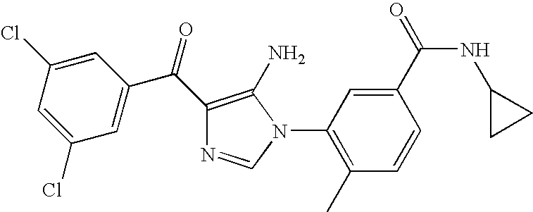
C1=C(Cl)C=C(Cl)C=C1C(C1=C(N)N(C2=C(C)C=CC(C(=O)NC3CC3)=C2)C=N1)=O
